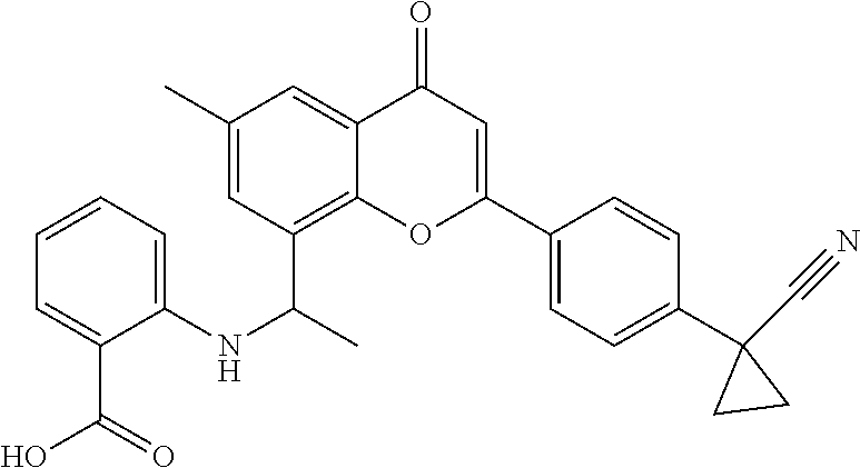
C1=C2C(=O)C=C(C3=CC=C(C4(C#N)CC4)C=C3)OC2=C(C(C)NC2=CC=CC=C2C(O)=O)C=C1C
